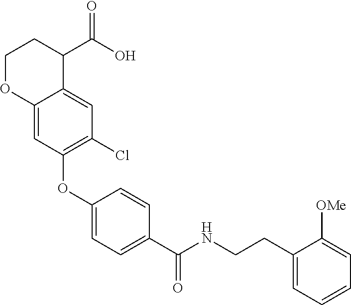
C1(OC2=C(Cl)C=C3C(=C2)OCCC3C(O)=O)=CC=C(C(NCCC2=CC=CC=C2[OMe])=O)C=C1
